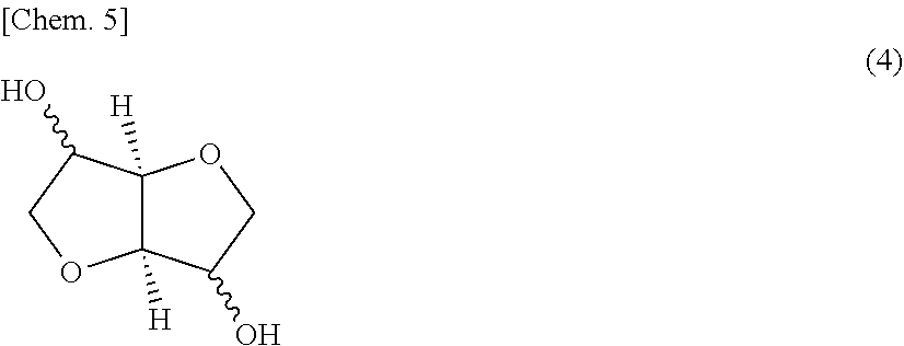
C12([H])C([H])(C(O)CO1)OCC2O
